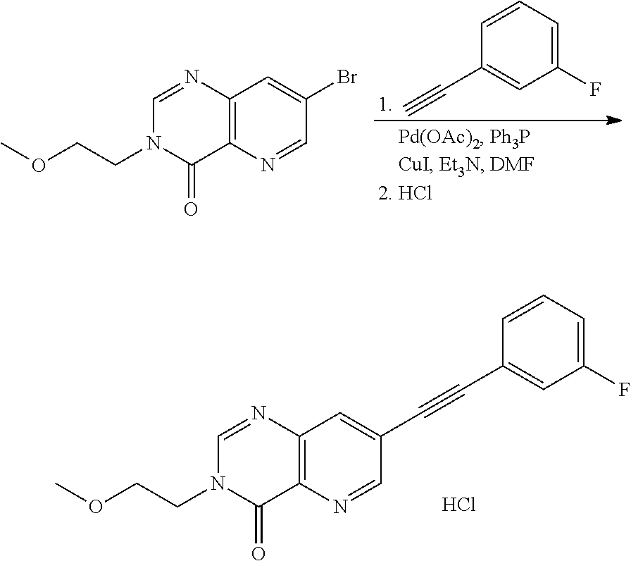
C12=C(N=CC(C#CC3=CC(F)=CC=C3)=C1)C(=O)N(CCOC)C=N2.Cl.C12=C(N=CC(Br)=C1)C(=O)N(CCOC)C=N2.C1=CC=C(F)C=C1C#C
